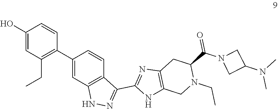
C1(O)=CC(CC)=C(C2=CC3=C(C=C2)C(C2=NC4=C(N2)CN(CC)C(C(=O)N2CC(N(C)C)C2)C4)=NN3)C=C1
